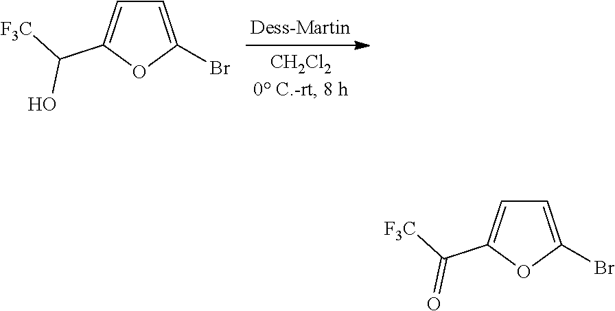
C1=C(Br)OC(C(O)[F3C])=C1.C1=C(Br)OC(C(=O)[F3C])=C1
